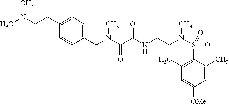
C1(CCN(C)C)=CC=C(CN(C(C(NCCN(S(C2=C(C)C=C([OMe])C=C2C)(=O)=O)C)=O)=O)C)C=C1
